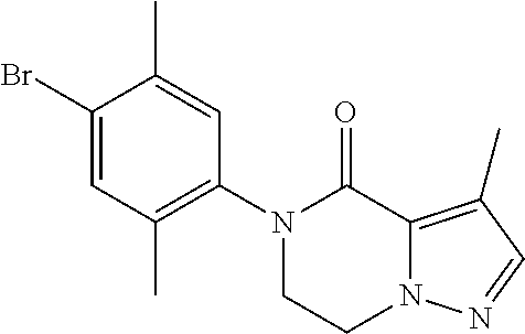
BrC1=CC(C)=C(N2CCN3C(=C(C)C=N3)C2=O)C=C1C
